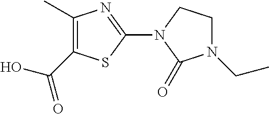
C1(C)=C(C(O)=O)SC(N2C(=O)N(CC)CC2)=N1
